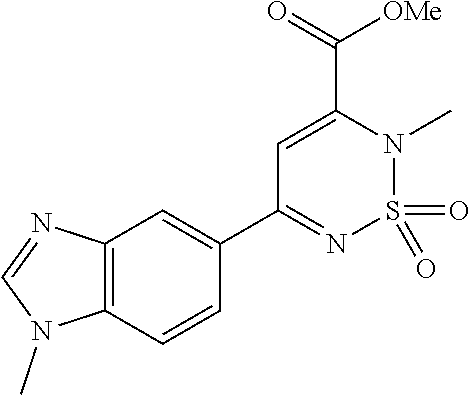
C1=C(C(=O)[OMe])N(C)S(=O)(=O)N=C1C1=CC2=C(C=C1)N(C)C=N2
